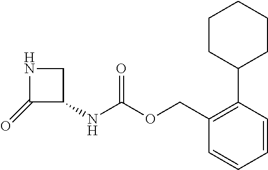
C1(=O)C(NC(OCC2=C(C3CCCCC3)C=CC=C2)=O)CN1
